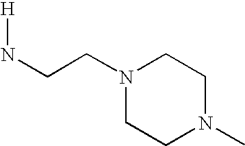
[H]NCCN1CCN(C)CC1
